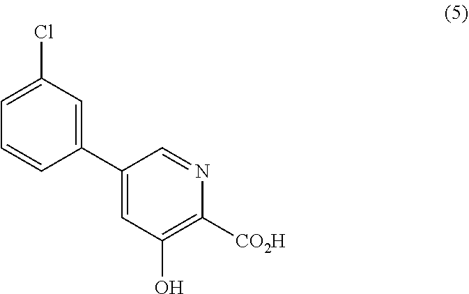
C1=C(Cl)C=C(C2=CC(O)=C([CO2H])N=C2)C=C1
